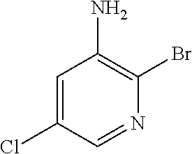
C1(Cl)=CC(N)=C(Br)N=C1
